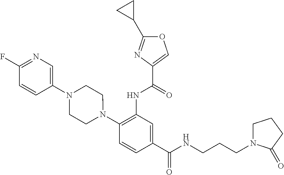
C1(NC(=O)C2=COC(C3CC3)=N2)=C(N2CCN(C3=CN=C(F)C=C3)CC2)C=CC(C(=O)NCCCN2CCCC2=O)=C1
